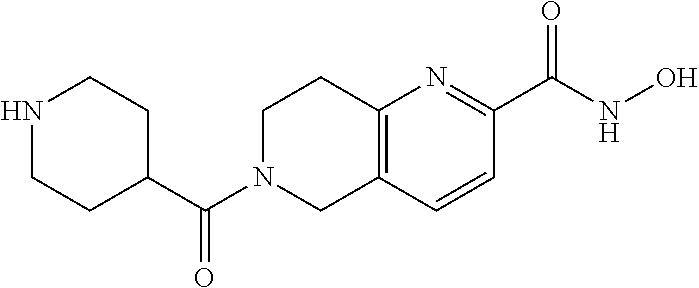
C12=C(C=CC(C(NO)=O)=N1)CN(C(C1CCNCC1)=O)CC2
